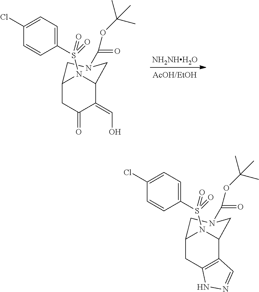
C12CC(=O)C(=CO)C(N1S(C1=CC=C(Cl)C=C1)(=O)=O)CN(C(=O)OC(C)(C)C)C2.[NH2NHH2O].C12CC3=C(C(N1S(C1=CC=C(Cl)C=C1)(=O)=O)CN(C(=O)OC(C)(C)C)C2)C=NN3
